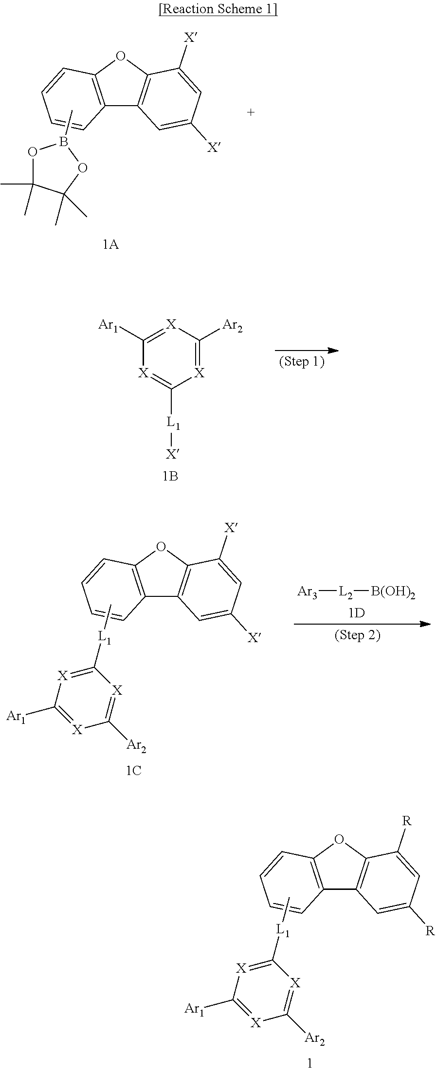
C12=C(OC3=C1C=C([X])C=C3[X])C=CC=C2.CB1OC(C)(C)C(C)(C)O1.[X]1=C([Ar2])[X]=C([Ar1])[X]=C1[L1][X].C12=C(OC3=C1C=C([X])C=C3[X])C=CC=C2.[L1](C1=[X]C([Ar1])=[X]C([Ar2])=[X]1)C.[Ar3][L2][B(OH)2].C12=C(OC3=C1C=C([R])C=C3[R])C=CC=C2.[L1](C1=[X]C([Ar1])=[X]C([Ar2])=[X]1)C
